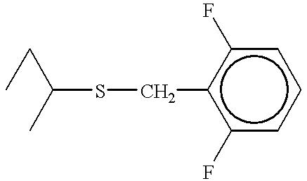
C(SCc1c(F)cccc1F)(CC)C
